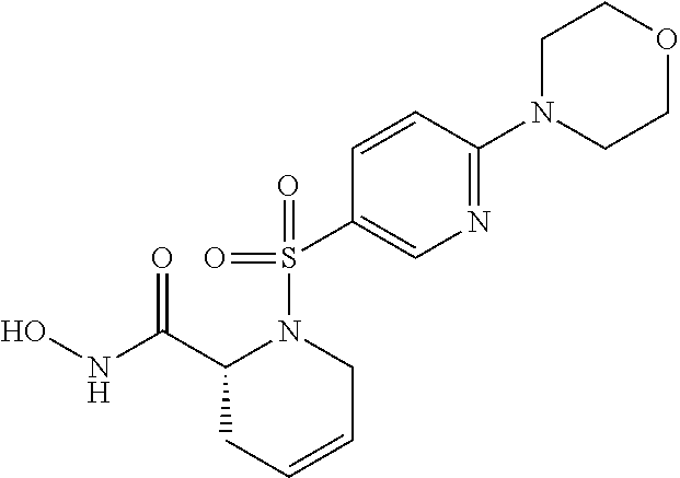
ONC(C1CC=CCN1S(=O)(=O)C1=CN=C(N2CCOCC2)C=C1)=O
